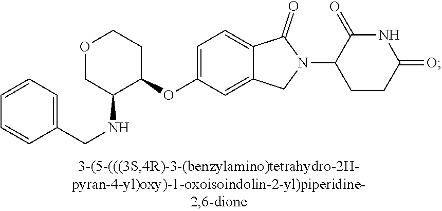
C1=C(OC2CCOCC2NCC2=CC=CC=C2)C=C2C(=C1)C(=O)N(C1CCC(=O)NC1=O)C2
